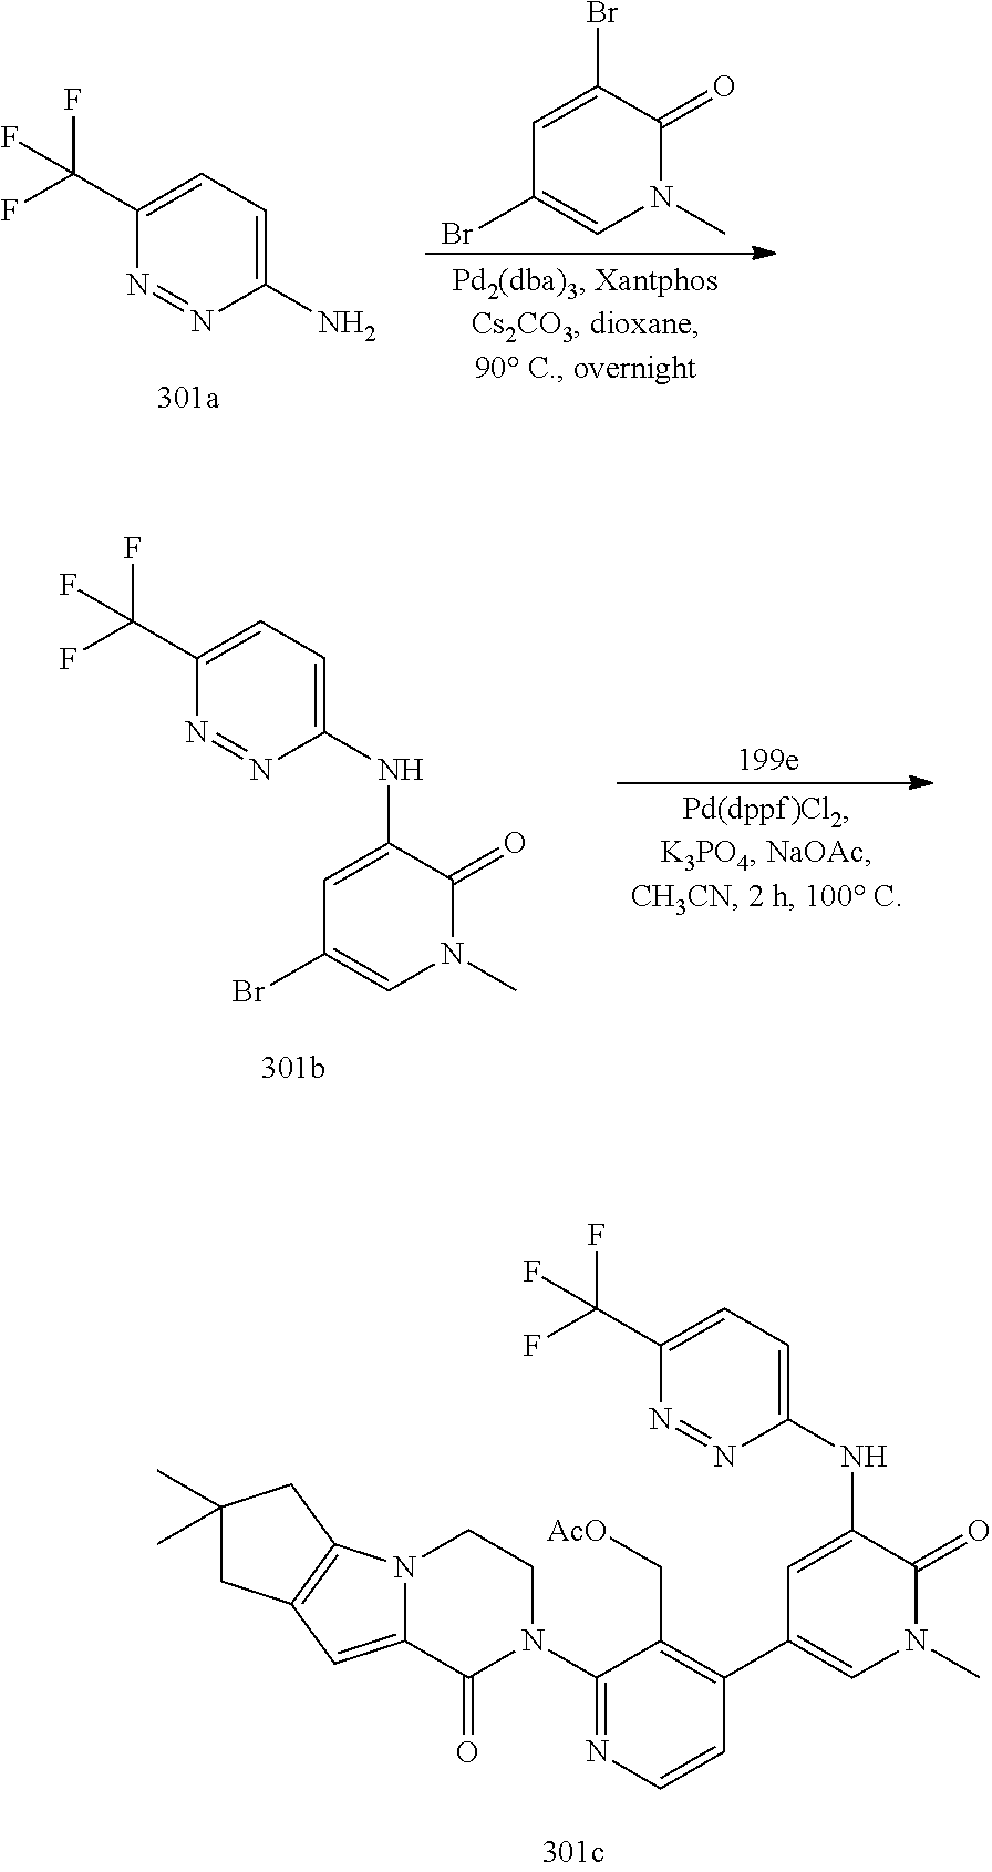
C1(N)=CC=C(C(F)(F)F)N=N1.N1(C)C(=O)C(Br)=CC(Br)=C1.N1(C)C(=O)C(NC2=CC=C(C(F)(F)F)N=N2)=CC(Br)=C1.N1(C)C(=O)C(NC2=CC=C(C(F)(F)F)N=N2)=CC(C2=C(C[AcO])C(N3CCN4C(=CC5=C4CC(C)(C)C5)C3=O)=NC=C2)=C1
